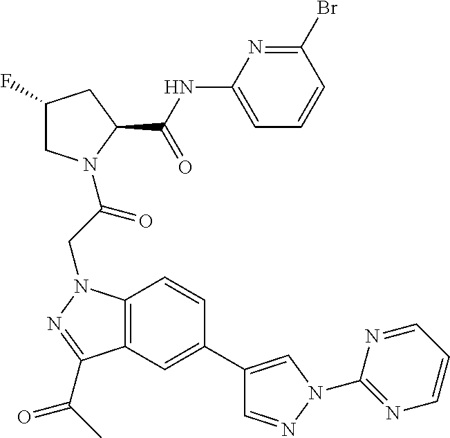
C1(F)CN(C(CN2C3=C(C(C(C)=O)=N2)C=C(C2=CN(C4=NC=CC=N4)N=C2)C=C3)=O)C(C(NC2=CC=CC(Br)=N2)=O)C1
